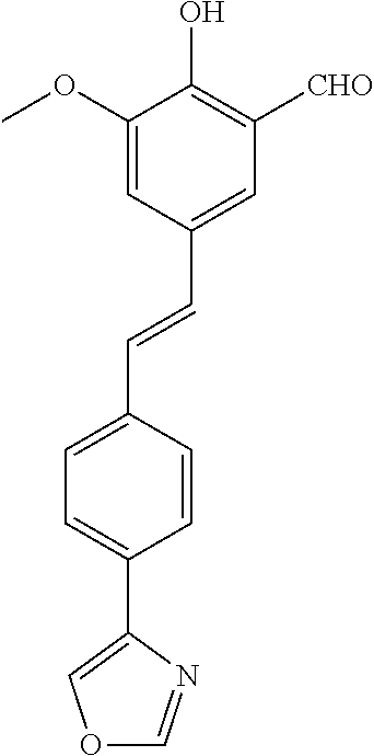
C1=C(OC)C(O)=C([CHO])C=C1C=CC1=CC=C(C2=COC=N2)C=C1
